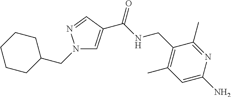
C1=C(C(=O)NCC2=C(C)C=C(N)N=C2C)C=NN1CC1CCCCC1
